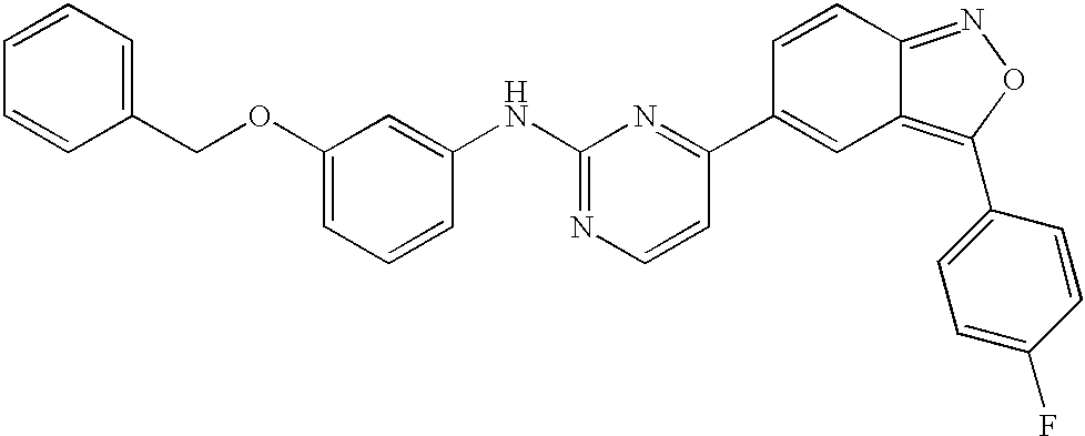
C1(OCC2=CC=CC=C2)=CC=CC(NC2=NC=CC(C3=CC4=C(C5=CC=C(F)C=C5)ON=C4C=C3)=N2)=C1
